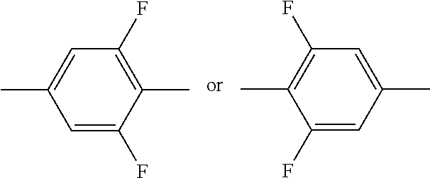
C1=C(F)C(C)=C(F)C=C1C.C1(F)=CC(C)=CC(F)=C1C
